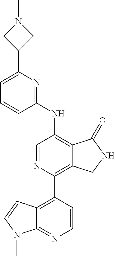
C1=C(C2CN(C)C2)N=C(NC2=C3C(=C(C4=C5C(=NC=C4)N(C)C=C5)N=C2)CNC3=O)C=C1
